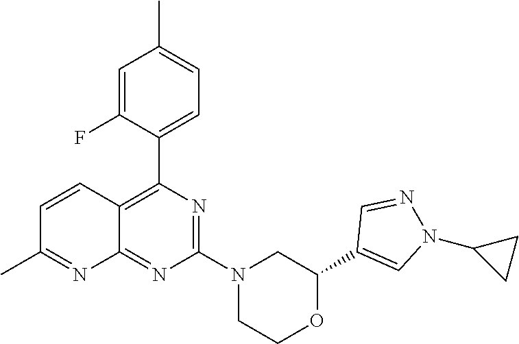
C1(C2=CN(C3CC3)N=C2)OCCN(C2=NC(C3=CC=C(C)C=C3F)=C3C(=N2)N=C(C)C=C3)C1
